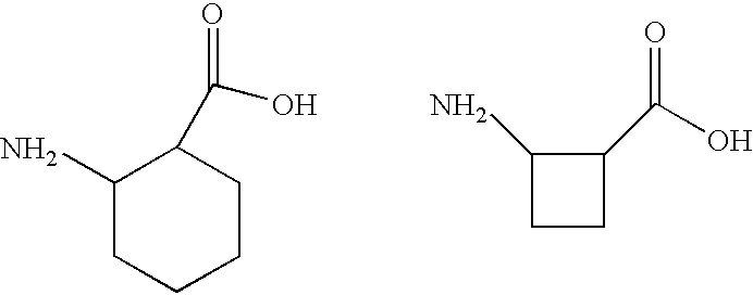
C1(N)CCCCC1C(O)=O.C1(N)CCC1C(O)=O
